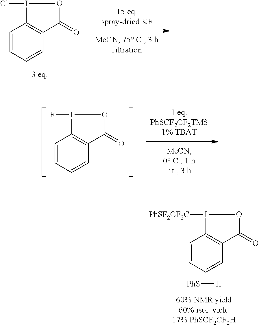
[PhS][II].C1=CC=CC2=C1I([PhSF2CF2C])OC2=O.C1=CC=CC2=C1I(Cl)OC2=O.C1=CC=CC2=C1I(F)OC2=O
